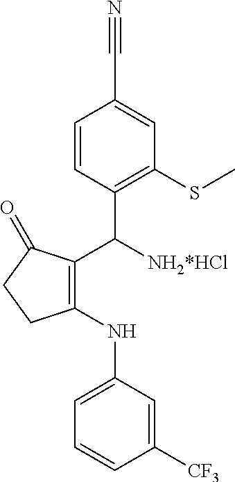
C1=CC(C(C2=C(NC3=CC=CC([CF3])=C3)CCC2=O)[NH2*HCl])=C(SC)C=C1C#N
